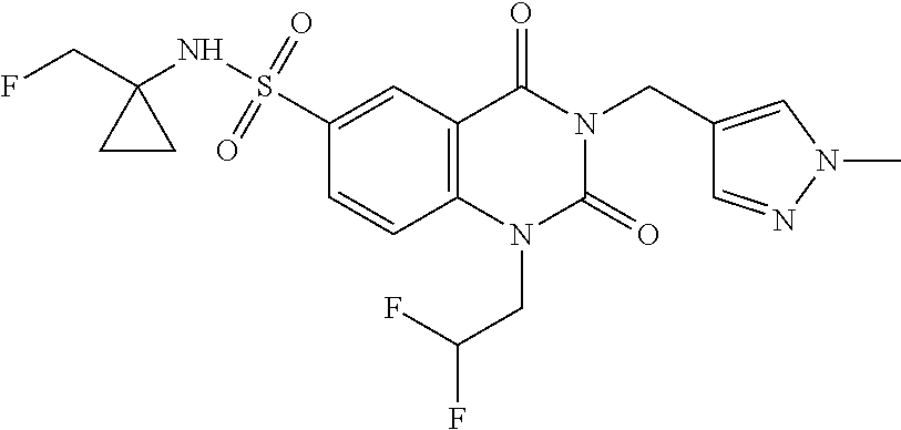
C12=C(C=C(S(NC3(CF)CC3)(=O)=O)C=C1)C(=O)N(CC1=CN(C)N=C1)C(=O)N2CC(F)F
